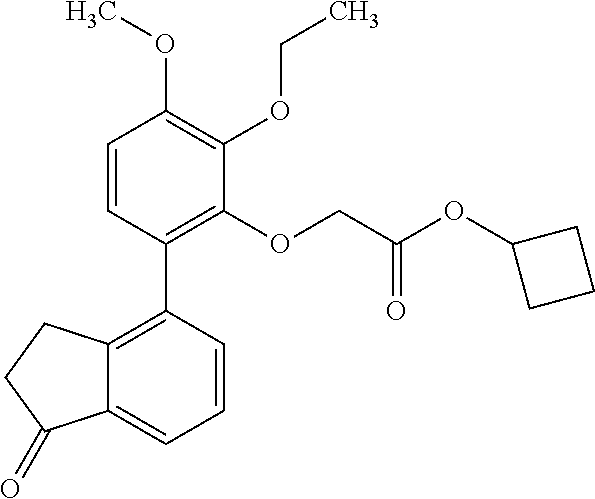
C12=C(C3=C(OCC(OC4CCC4)=O)C(OCC)=C(OC)C=C3)C=CC=C1C(=O)CC2
